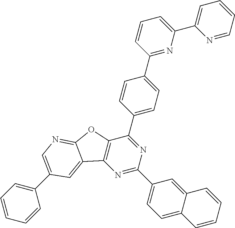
N1=C(C2=CC=C3C(=C2)C=CC=C3)N=C(C2=CC=C(C3=NC(C4=CC=CC=N4)=CC=C3)C=C2)C2=C1C1=CC(C3=CC=CC=C3)=CN=C1O2
